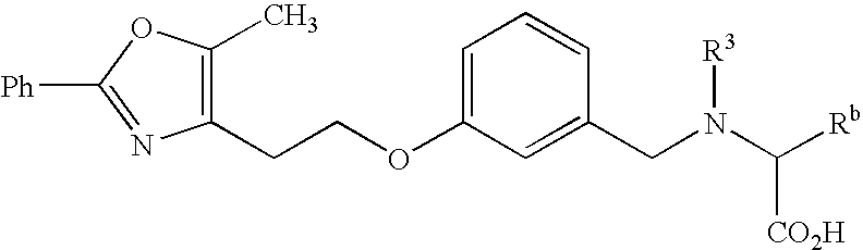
C1(CCOC2=CC=CC(CN(C([Rb])[CO2H])[R3])=C2)=C(C)OC([Ph])=N1
